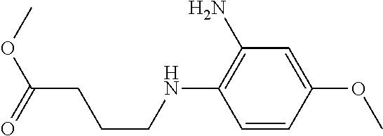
C1=CC(OC)=CC(N)=C1NCCCC(OC)=O
